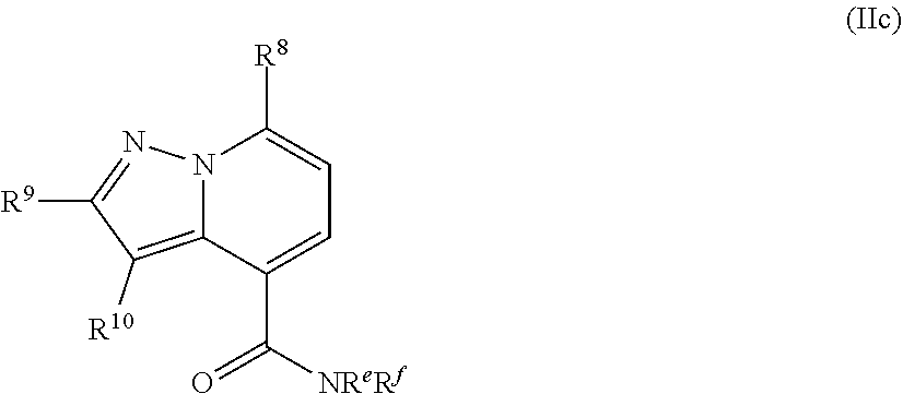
C1(C(=O)[NReRf])=CC=C([R8])N2C1=C([R10])C([R9])=N2
